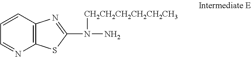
C12=C(C=CC=N1)N=C(N(N)[CH2CH2CH2CH2CH2CH3])S2
